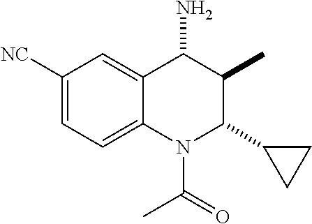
C1([NC])=CC=C2C(=C1)C(N)C(C)C(C1CC1)N2C(C)=O
